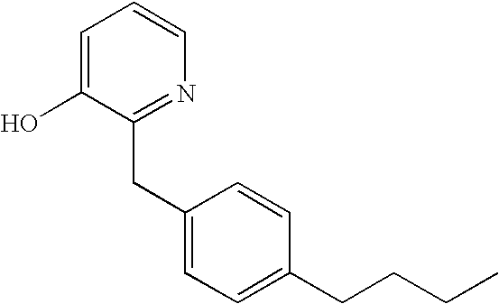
C1=C(O)C(CC2=CC=C(CCCC)C=C2)=NC=C1
